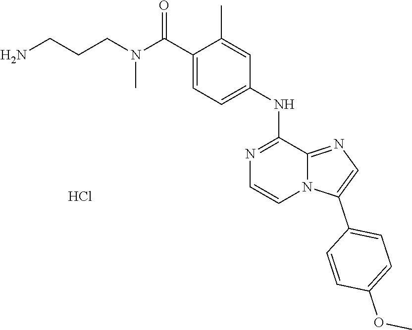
C1=C(NC2=NC=CN3C2=NC=C3C2=CC=C(OC)C=C2)C=C(C)C(C(N(CCCN)C)=O)=C1.Cl
